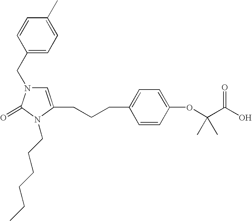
C(CCC1=CC=C(OC(C(O)=O)(C)C)C=C1)C1=CN(CC2=CC=C(C)C=C2)C(=O)N1CCCCCC
